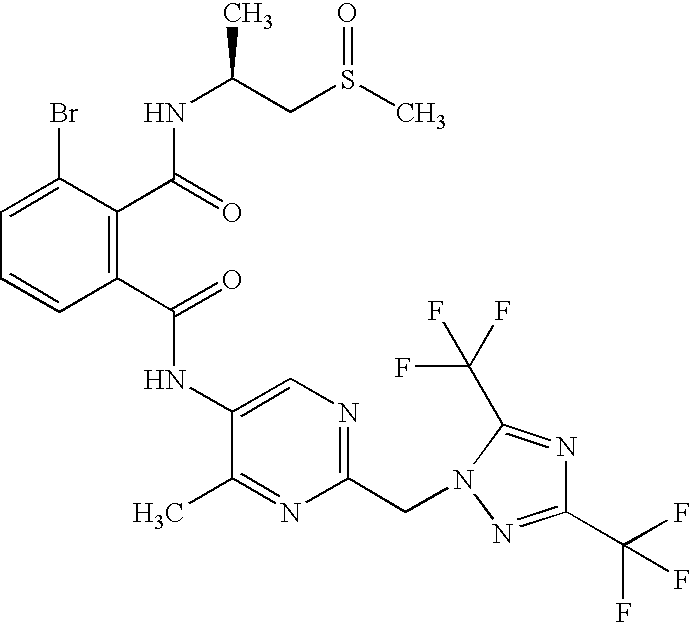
C1=C(Br)C(C(=O)NC(CS(C)=O)C)=C(C(=O)NC2=CN=C(CN3C(C(F)(F)F)=NC(C(F)(F)F)=N3)N=C2C)C=C1
